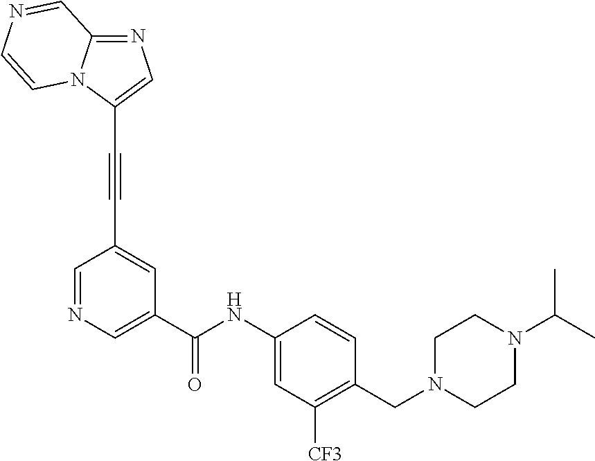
N1=C2N(C(C#CC3=CC(C(NC4=CC([CF3])=C(CN5CCN(C(C)C)CC5)C=C4)=O)=CN=C3)=C1)C=CN=C2
